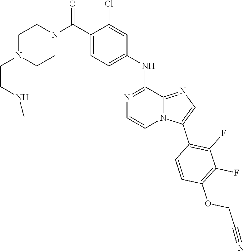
C1N(CCNC)CCN(C(C2=CC=C(NC3=NC=CN4C3=NC=C4C3=C(F)C(F)=C(OCC#N)C=C3)C=C2Cl)=O)C1
